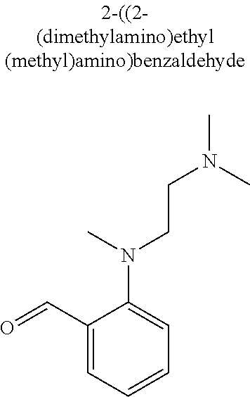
C1(C=O)=CC=CC=C1N(C)CCN(C)C
